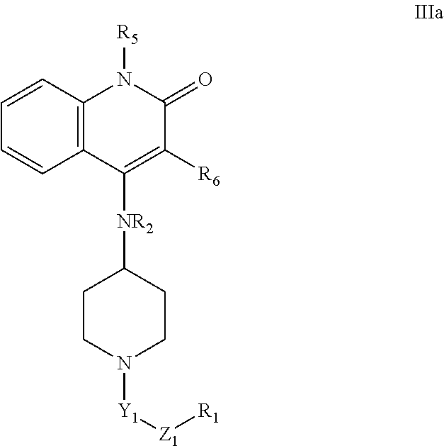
C12=C(C=CC=C1)N([R5])C(=O)C([R6])=C2[NR2]C1CCN([Y1][Z1][R1])CC1
